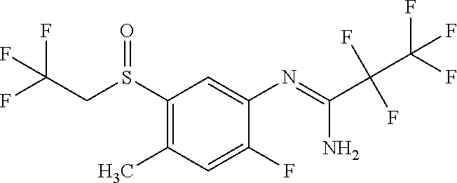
S(C1=C(C)C=C(F)C(N=C(N)C(C(F)(F)F)(F)F)=C1)(CC(F)(F)F)=O
